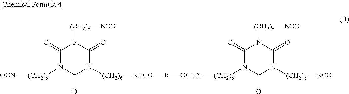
C1(=O)N([(CH2)6][OCN])C(=O)N([(CH2)6][NHCO][R][OCHN][(CH2)6]N2C(=O)N([(CH2)6][NCO])C(=O)N([(CH2)6][NCO])C2=O)C(=O)N1[(CH2)6][NCO]
